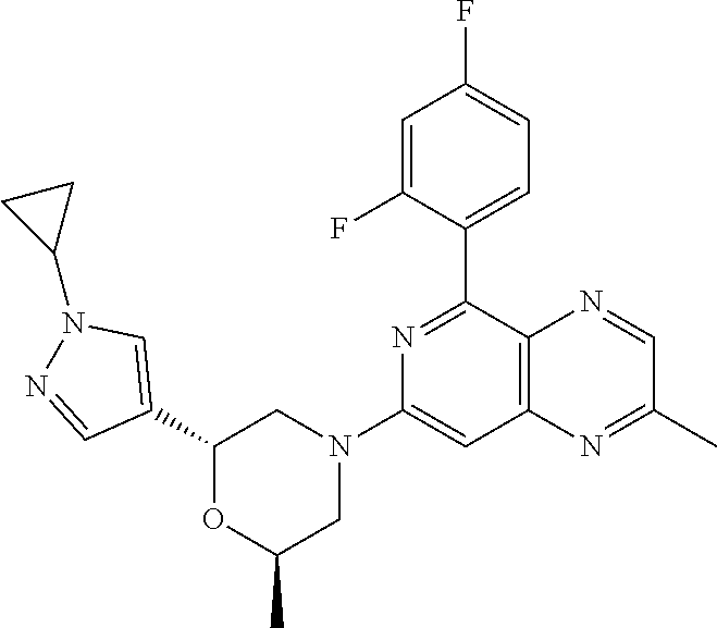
C1(C2=CC=C(F)C=C2F)=NC(N2CC(C)OC(C3=CN(C4CC4)N=C3)C2)=CC2=C1N=CC(C)=N2
